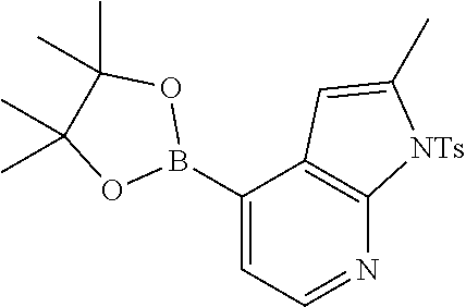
C1(B2OC(C)(C)C(C)(C)O2)=CC=NC2=C1C=C(C)[NTs]2
